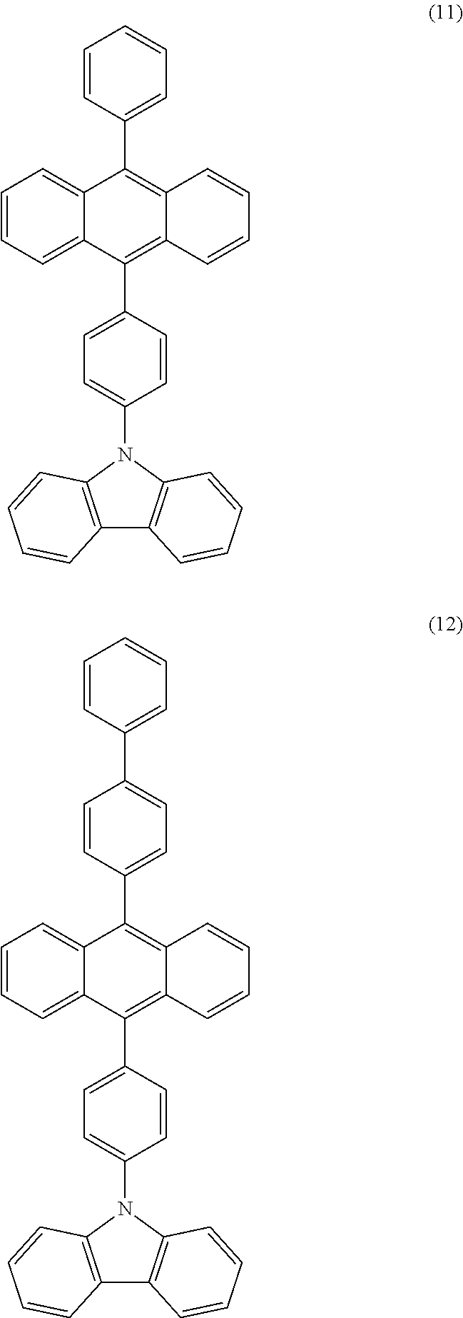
C1=CC(C2=C3C(=C(C4=CC=CC=C4)C4=CC=CC=C24)C=CC=C3)=CC=C1N1C2=C(C3=C1C=CC=C3)C=CC=C2.C1=CC(C2=C3C(=C(C4=CC=C(C5=CC=CC=C5)C=C4)C4=CC=CC=C24)C=CC=C3)=CC=C1N1C2=C(C3=C1C=CC=C3)C=CC=C2
